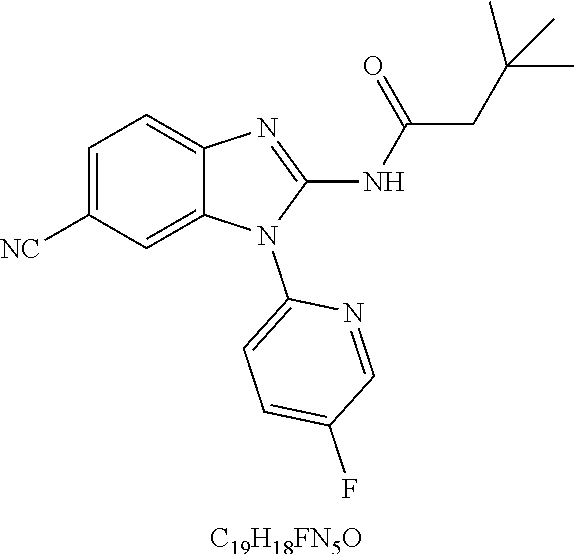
C1=C([NC])C=C2C(=C1)N=C(NC(CC(C)(C)C)=O)N2C1=CC=C(F)C=N1.[C19H18FN5O]
